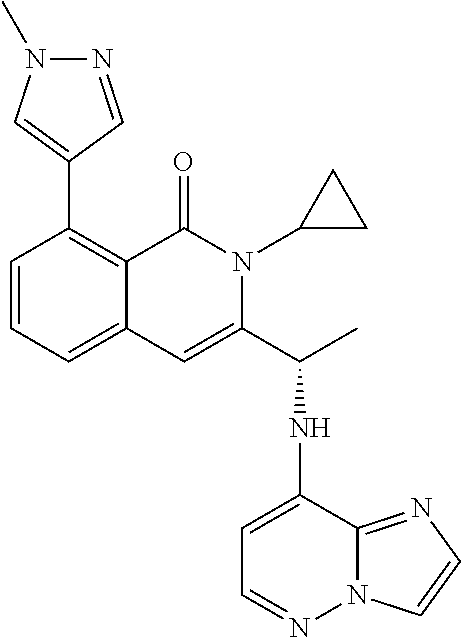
C1=CC=C2C(=C1C1=CN(C)N=C1)C(=O)N(C1CC1)C(C(C)NC1=CC=NN3C1=NC=C3)=C2
